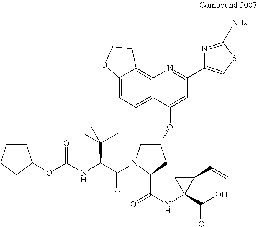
C1CCCC1OC(NC(C(=O)N1CC(OC2=CC(C3=CSC(N)=N3)=NC3=C4C(=CC=C23)OCC4)CC1C(NC1(C(O)=O)C(C=C)C1)=O)C(C)(C)C)=O
